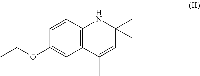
C12=C(C(C)=CC(C)(C)N1)C=C(OCC)C=C2
